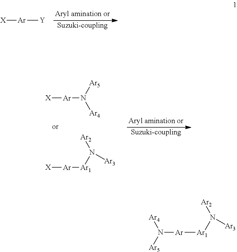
[X][Ar][Y].[Suzuki-coupling].[X][Ar]N([Ar5])[Ar4].[X][Ar][Ar1]N([Ar2])[Ar3].[Suzuki-coupling].N([Ar][Ar1]N([Ar2])[Ar3])([Ar4])[Ar5]
